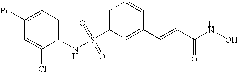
S(C1=CC=CC(C=CC(NO)=O)=C1)(NC1=CC=C(Br)C=C1Cl)(=O)=O
